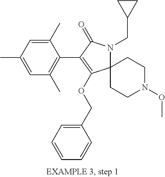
C12(CCN(OC)CC1)N(CC1CC1)C(=O)C(C1=C(C)C=C(C)C=C1C)=C2OCC1=CC=CC=C1
